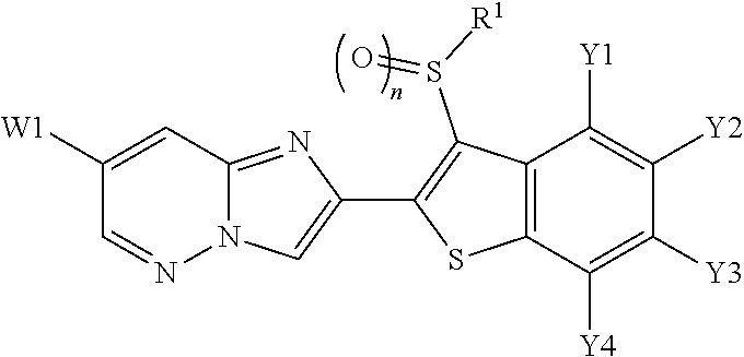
N12C(=NC(C3=C(S(=O)[R1])C4=C(S3)C([Y4])=C([Y3])C([Y2])=C4[Y1])=C1)C=C([W1])C=N2
